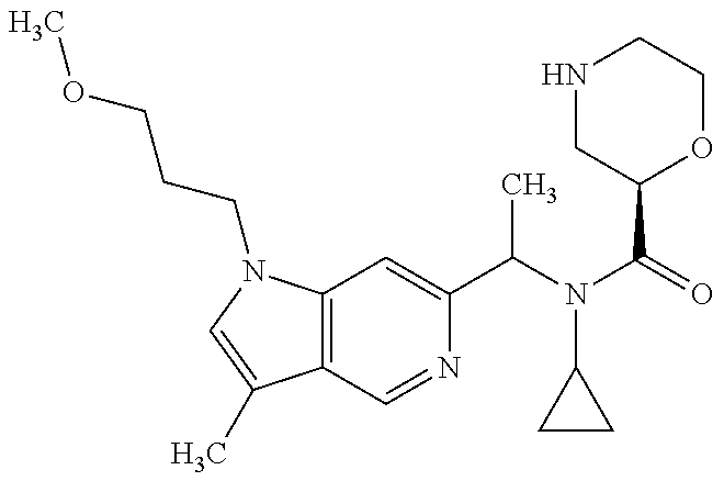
C12=C(N(CCCOC)C=C1C)C=C(C(N(C(=O)C1OCCNC1)C1CC1)C)N=C2
